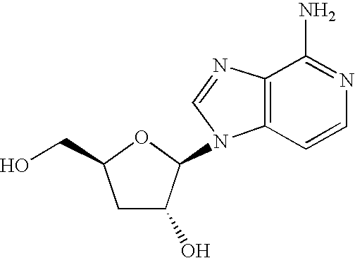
C1C(O)C(N2C3=C(N=C2)C(N)=NC=C3)OC1CO
